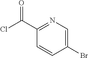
C1=CC(Br)=CN=C1C(Cl)=O
